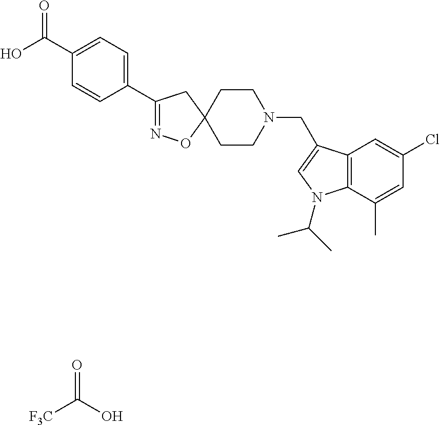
O=C(O)[F3C].O=C(C1=CC=C(C2=NOC3(C2)CCN(CC2=CN(C(C)C)C4=C2C=C(Cl)C=C4C)CC3)C=C1)O
